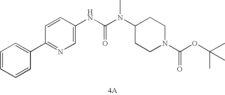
[4A].C1(C2=CC=CC=C2)=NC=C(NC(N(C2CCN(C(=O)OC(C)(C)C)CC2)C)=O)C=C1
